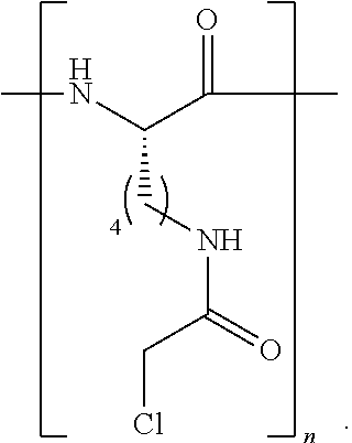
CNC(C(=O)C)CNC(=O)CCl
